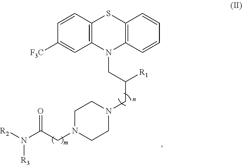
C12=C(C=CC([F3C])=C1)SC1=C(N2CC(CN2CCN(CC(N([R2])[R3])=O)CC2)[R1])C=CC=C1
